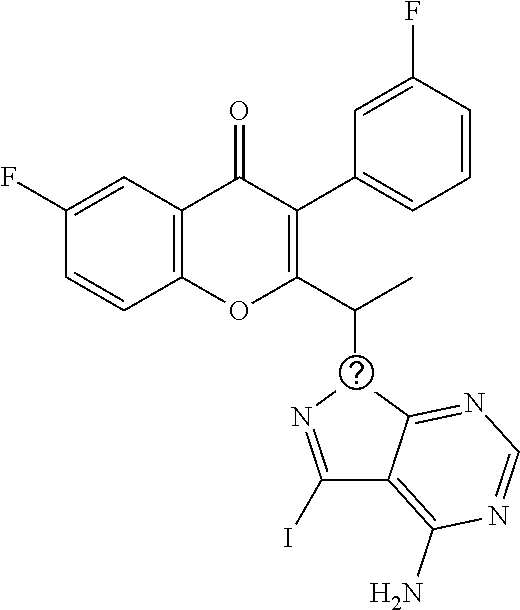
C1=CC2=C(C=C1F)C(=O)C(C1=CC=CC(F)=C1)=C(C(C1C3=NC=NC(N)=C3C(I)=N1)C)O2
